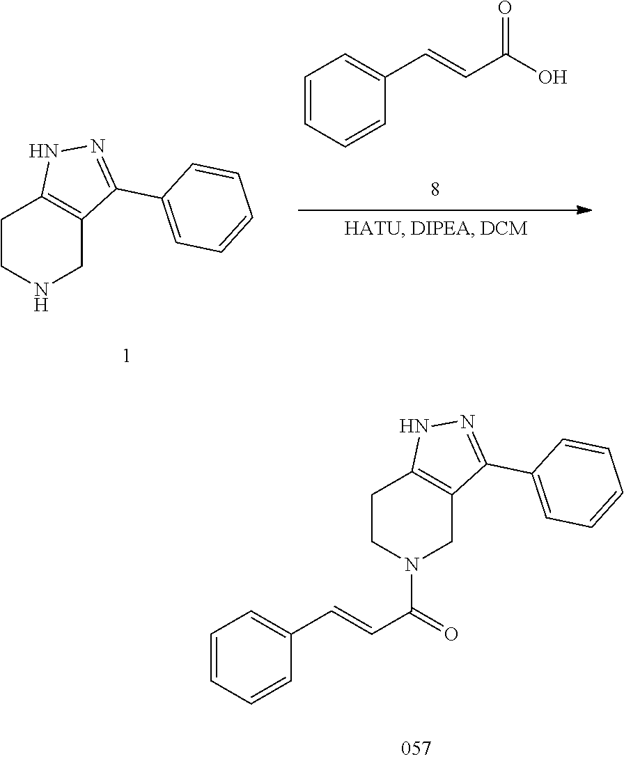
C1CN(C(=O)C=CC2=CC=CC=C2)CC2=C1NN=C2C1=CC=CC=C1.C1CNCC2=C1NN=C2C1=CC=CC=C1.C1=CC=CC(C=CC(O)=O)=C1
